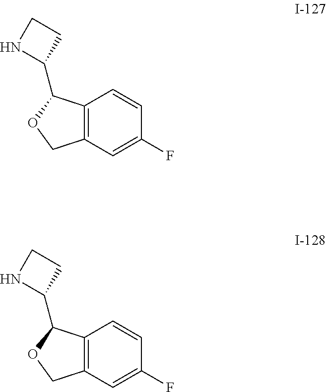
C12=C(C=C(F)C=C1)COC2C1CCN1.C12=C(C=C(F)C=C1)COC2C1CCN1
